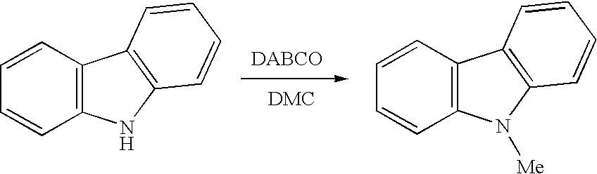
C12=C(C=CC=C1)C1=C(N2)C=CC=C1.C12=C(C=CC=C1)C1=C(N2[Me])C=CC=C1
